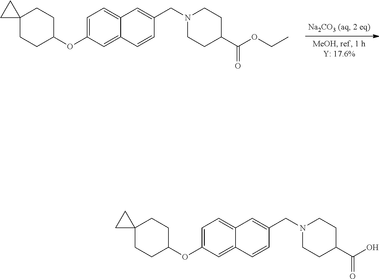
C1=C(OC2CCC3(CC2)CC3)C=C2C(=C1)C=C(CN1CCC(C(OCC)=O)CC1)C=C2.C1=C(OC2CCC3(CC2)CC3)C=C2C(=C1)C=C(CN1CCC(C(O)=O)CC1)C=C2
